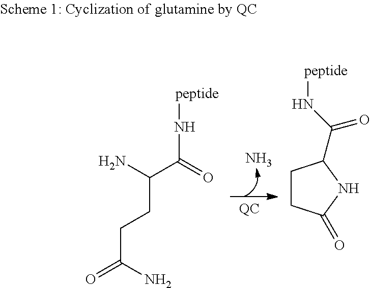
N.NC(C(=O)N[peptide])CCC(=O)N.C1CC(=O)NC1C(N[peptide])=O
